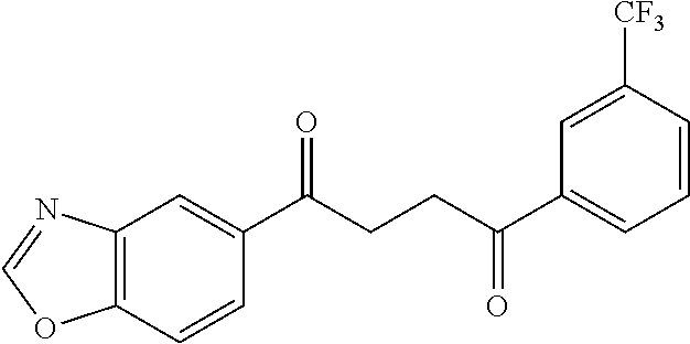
C12=C(C=CC(C(CCC(C3=CC=CC([CF3])=C3)=O)=O)=C1)OC=N2
